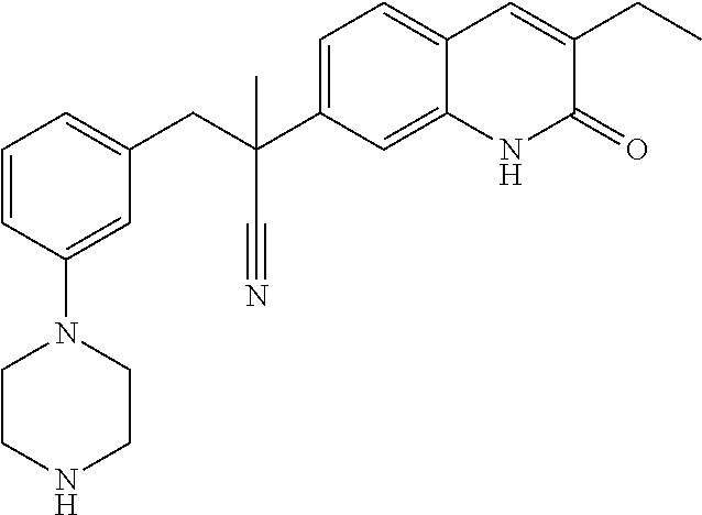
C1(N2CCNCC2)=CC(CC(C#N)(C2=CC=C3C(=C2)NC(=O)C(CC)=C3)C)=CC=C1
